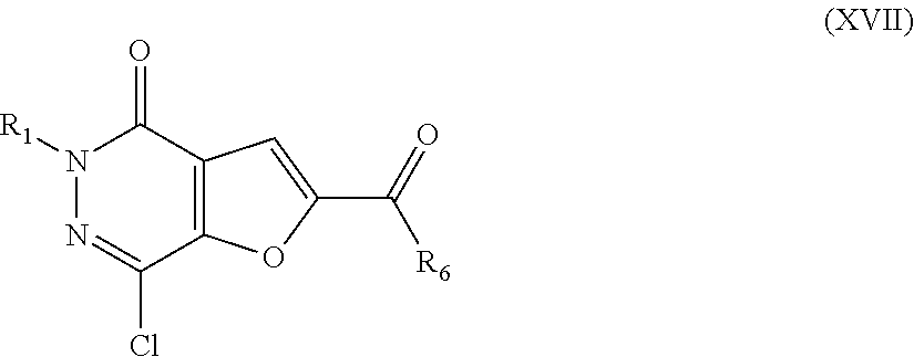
N1([R1])N=C(Cl)C2=C(C1=O)C=C(C(=O)[R6])O2
